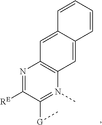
N1=C([RE])C([G]C)=N(C)C2=C1C=C1C(=C2)C=CC=C1
